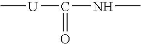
[U](C(NC)=O)C
